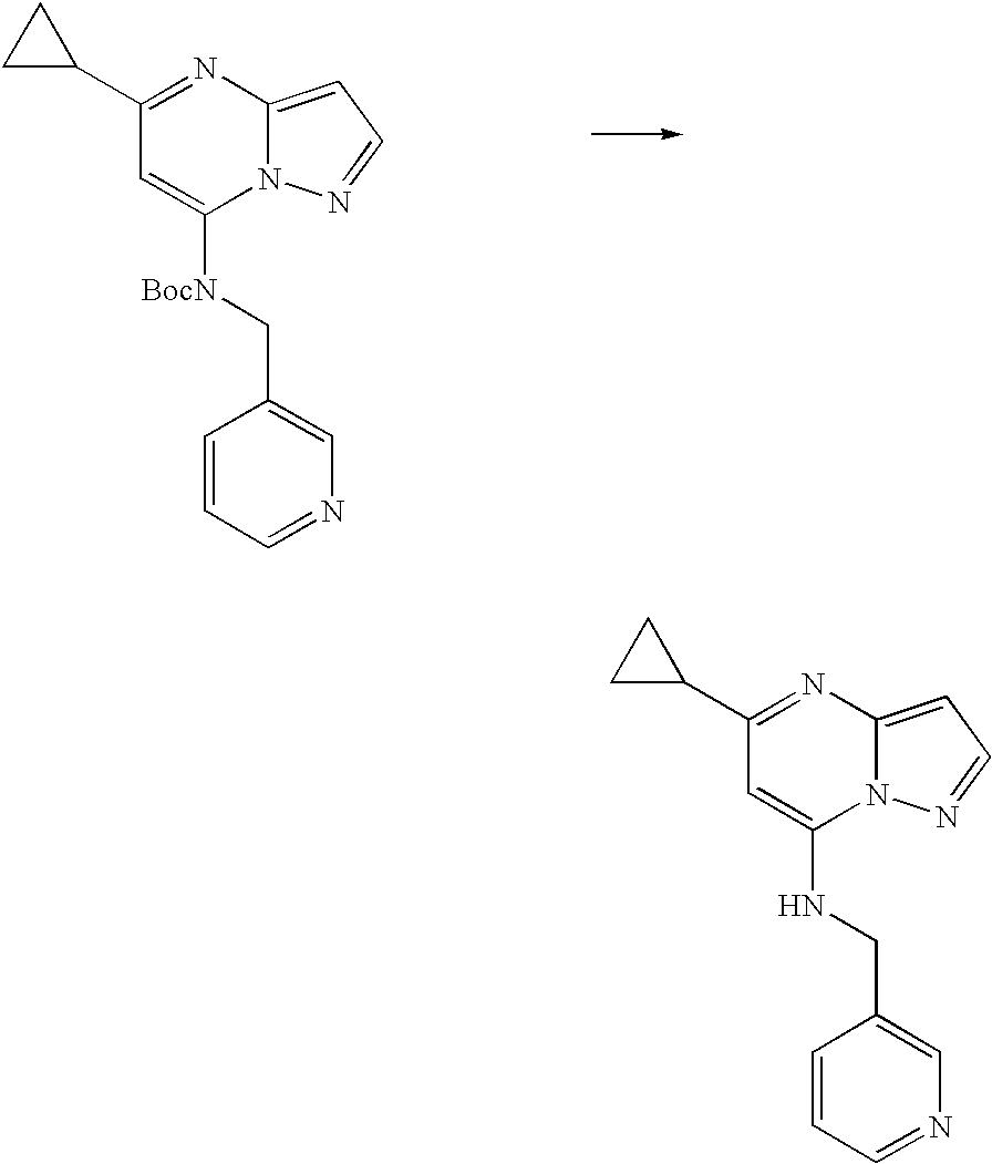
C1(C2CC2)=NC2=CC=NN2C([BocN]CC2=CN=CC=C2)=C1.C1(C2CC2)=NC2=CC=NN2C(NCC2=CN=CC=C2)=C1
